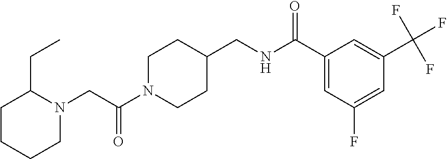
N1(CC(N2CCC(CNC(C3=CC(F)=CC(C(F)(F)F)=C3)=O)CC2)=O)C(CC)CCCC1
